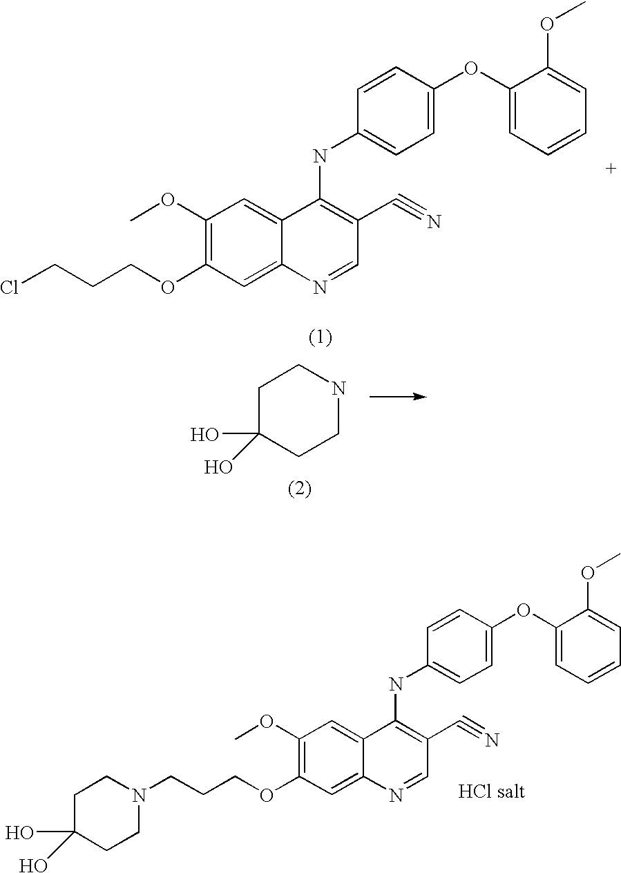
C1(OC)=C(OCCCCl)C=C2C(=C1)C(NC1=CC=C(OC3=CC=CC=C3OC)C=C1)=C(C#N)C=N2.C1C(O)(O)CCNC1.C1(OC)=C(OCCCN2CCC(O)(O)CC2)C=C2C(=C1)C(NC1=CC=C(OC3=CC=CC=C3OC)C=C1)=C(C#N)C=N2
